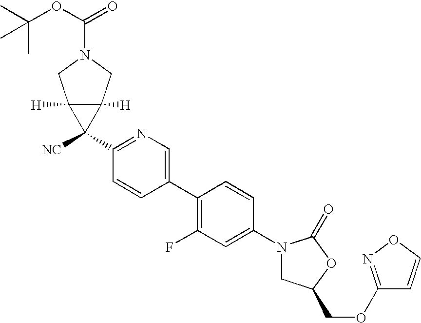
C1(N2CC(COC3=NOC=C3)OC2=O)=CC(F)=C(C2=CN=C(C3([NC])C4([H])C3([H])CN(C(OC(C)(C)C)=O)C4)C=C2)C=C1
